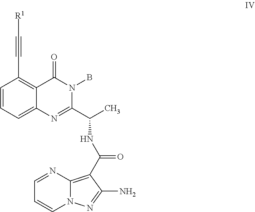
C1=NC2=C(C(NC(C3=NC4=CC=CC(C#C[R1])=C4C(=O)N3B)C)=O)C(N)=NN2C=C1
